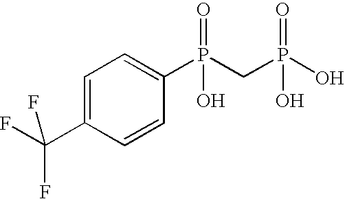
FC(C1=CC=C(P(CP(O)(=O)O)(=O)O)C=C1)(F)F
